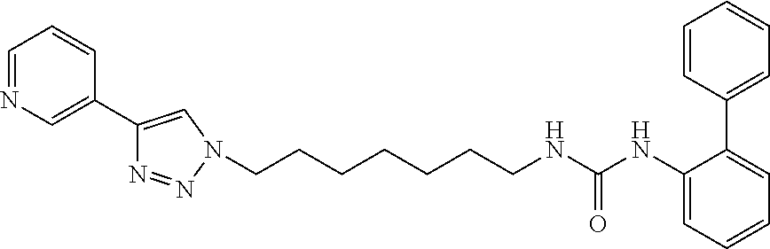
C1=NC=C(C2=CN(CCCCCCCNC(NC3=CC=CC=C3C3=CC=CC=C3)=O)N=N2)C=C1
